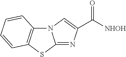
N12C3=C(SC1=NC(C([NHOH])=O)=C2)C=CC=C3
